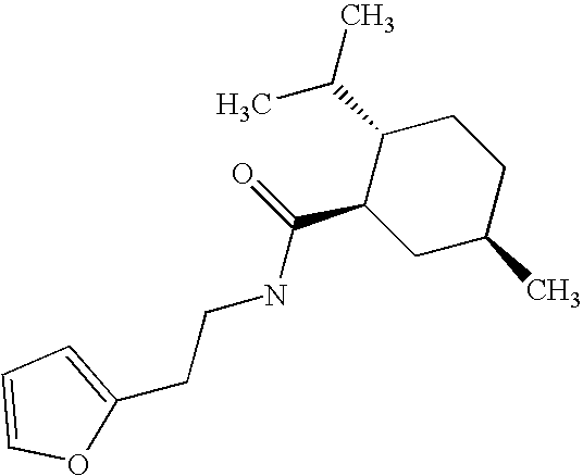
C1=COC(CCNC(C2CC(C)CCC2C(C)C)=O)=C1
